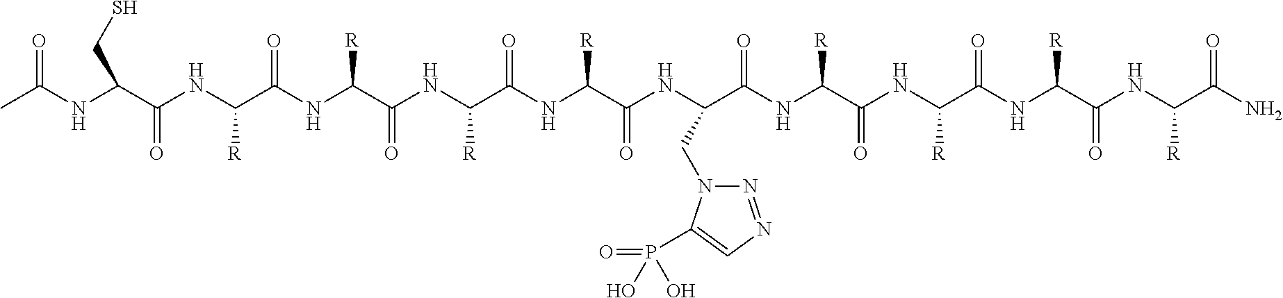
CC(NC(C(NC(C(NC(C(NC(C(NC(C(NC(C(NC(C(NC([R])C(NC(C(NC([R])C(N)=O)=O)[R])=O)=O)[R])=O)CN1N=NC=C1P(=O)(O)O)=O)[R])=O)[R])=O)[R])=O)[R])=O)CS)=O
